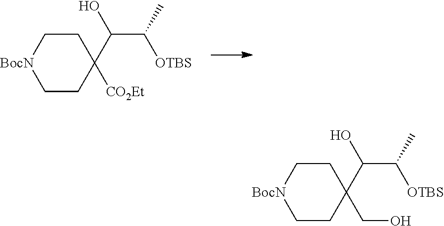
C1C[BocN]CCC1(C(O)C(C)[OTBS])[CO2Et].C1C[BocN]CCC1(C(O)C(C)[OTBS])CO
